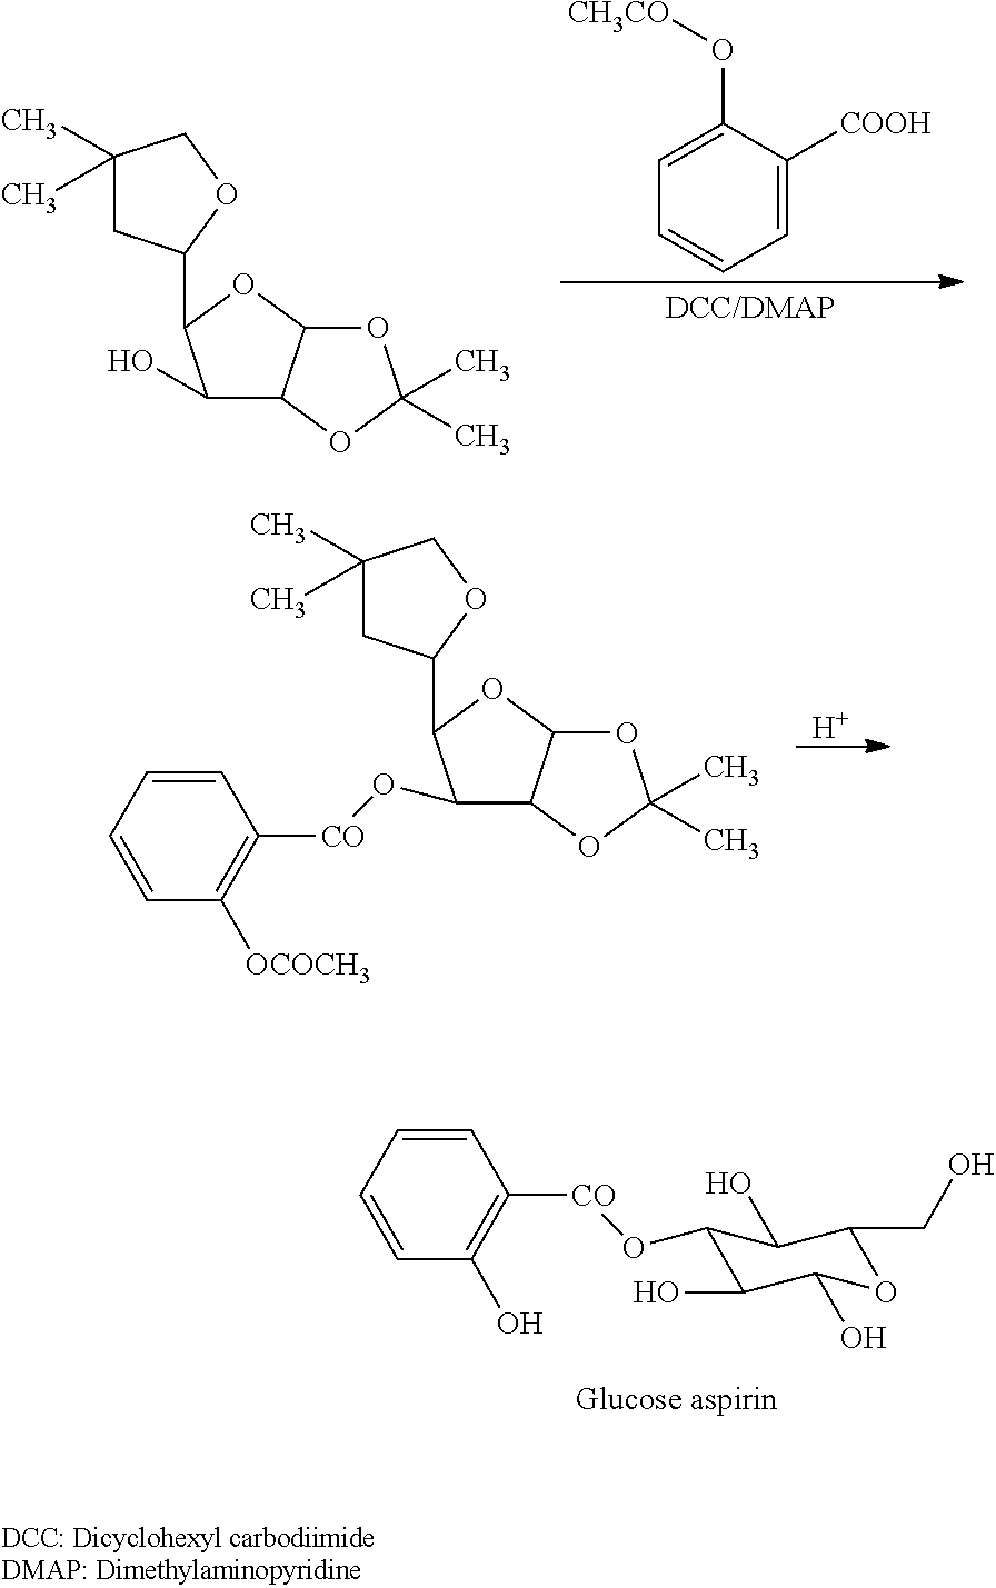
C1=C(O[CH3CO])C([COOH])=CC=C1.C1(O)C2C(OC1C1CC(C)(C)CO1)OC(C)(C)O2.C1(O[CO]C2=C([OCOCH3])C=CC=C2)C2C(OC1C1CC(C)(C)CO1)OC(C)(C)O2.[H].C1=CC=CC(O)=C1[CO]OC1C(O)C(O)OC(CO)C1O
